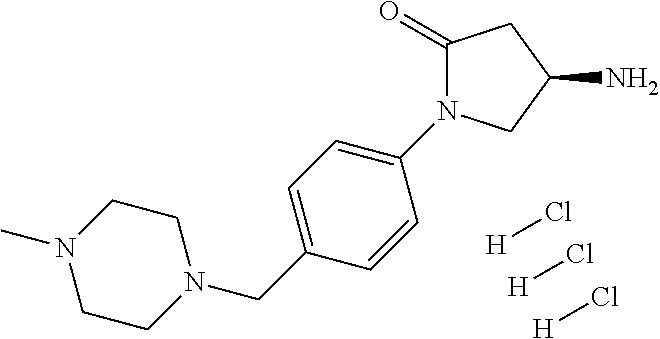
[H]Cl.[H]Cl.N1(CC2=CC=C(N3C(=O)CC(N)C3)C=C2)CCN(C)CC1.[H]Cl
